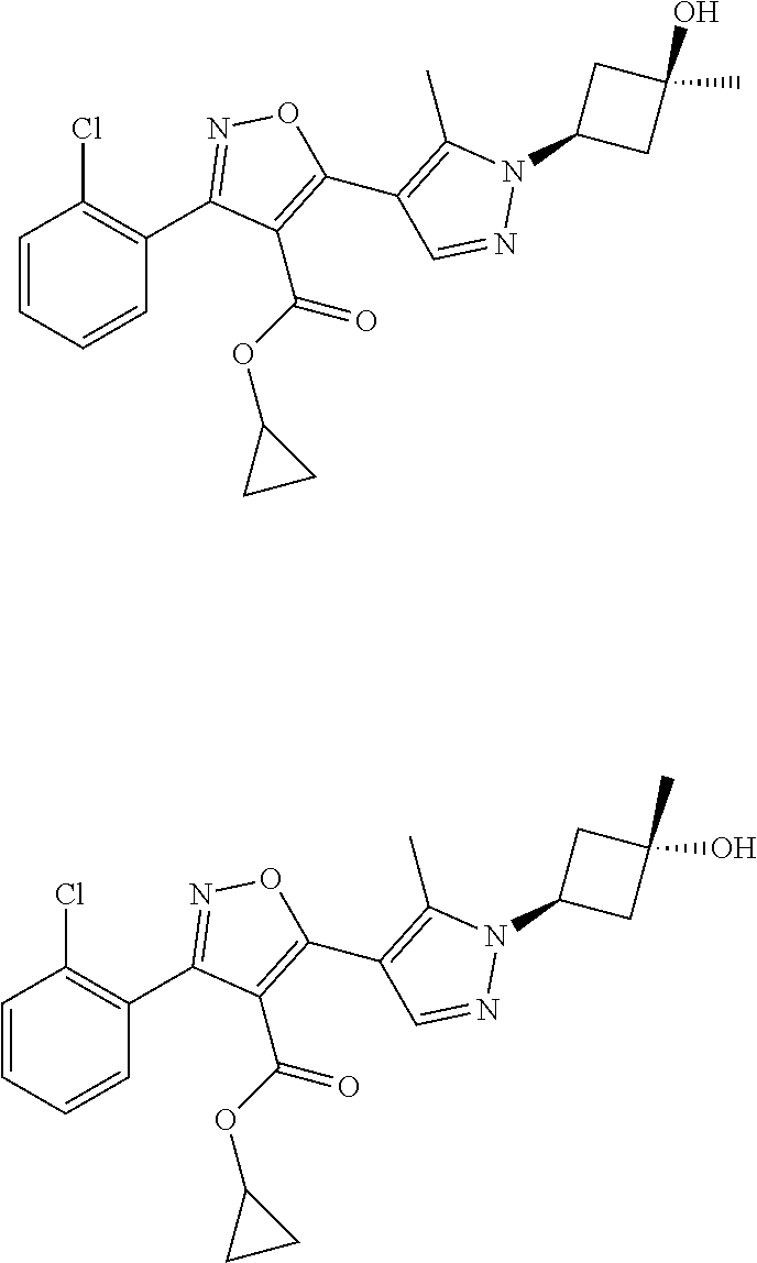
C1(C2=NOC(C3=C(C)N(C4CC(O)(C)C4)N=C3)=C2C(=O)OC2CC2)=C(Cl)C=CC=C1.C1(C2=NOC(C3=C(C)N(C4CC(C)(O)C4)N=C3)=C2C(=O)OC2CC2)=C(Cl)C=CC=C1
